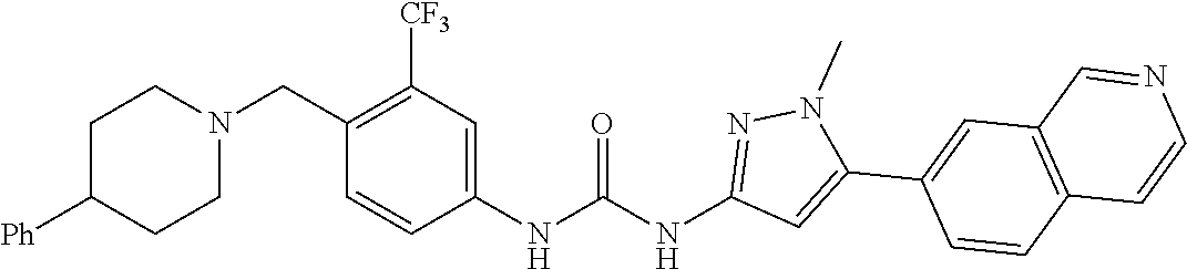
C1(CN2CCC([Ph])CC2)=C([CF3])C=C(NC(NC2=NN(C)C(C3=CC4=C(C=C3)C=CN=C4)=C2)=O)C=C1
